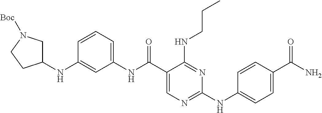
C1(NC(C2=CN=C(NC3=CC=C(C(N)=O)C=C3)N=C2NCCC)=O)=CC=CC(NC2CN([Boc])CC2)=C1
